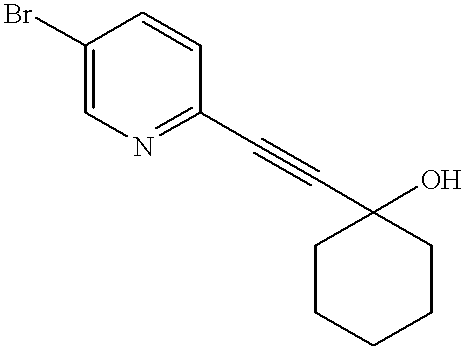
C1(Br)=CN=C(C#CC2(O)CCCCC2)C=C1
